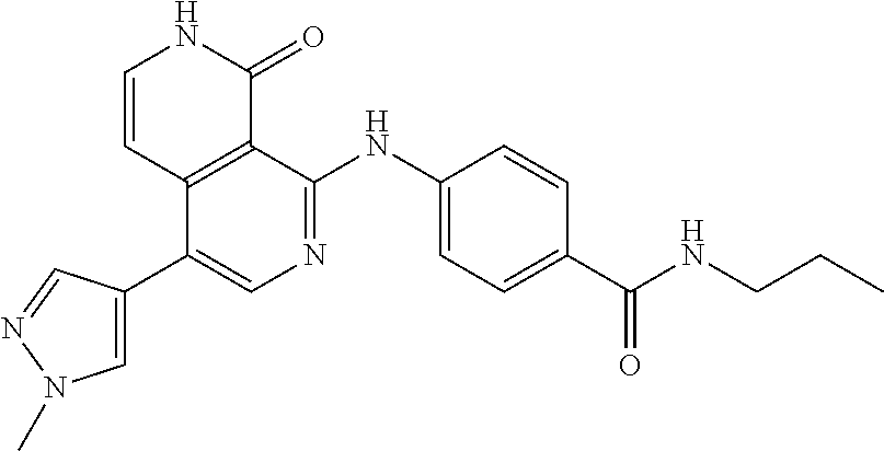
C1=C(C2=CN=C(NC3=CC=C(C(NCCC)=O)C=C3)C3=C2C=CNC3=O)C=NN1C
